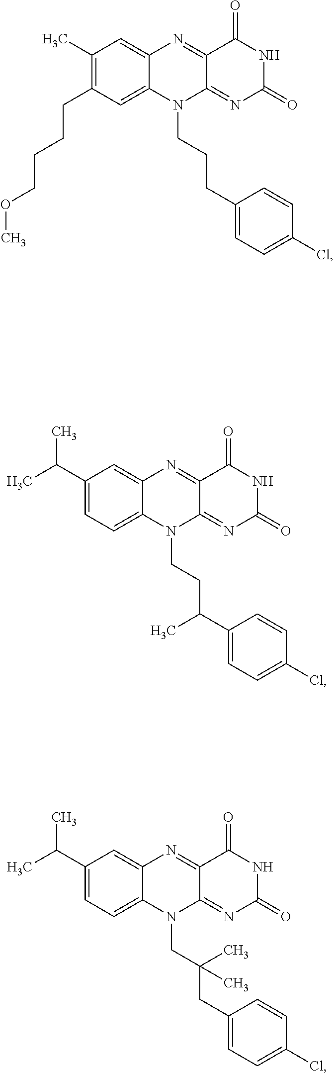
C1(C)=C(CCCCOC)C=C2C(=C1)N=C1C(=NC(=O)NC1=O)N2CCCC1=CC=C(Cl)C=C1.C1(C(C)C)=CC=C2C(=C1)N=C1C(=NC(=O)NC1=O)N2CCC(C1=CC=C(Cl)C=C1)C.C1(C(C)C)=CC=C2C(=C1)N=C1C(=NC(=O)NC1=O)N2CC(CC1=CC=C(Cl)C=C1)(C)C
